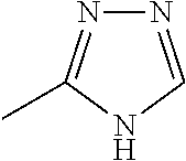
N1=CNC(C)=N1
